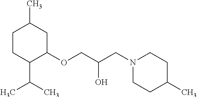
C1CC(C(C)C)C(OCC(O)CN2CCC(C)CC2)CC1C
